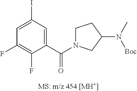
C1=C(C(N2CCC(N(C)[Boc])C2)=O)C(F)=C(F)C=C1I
